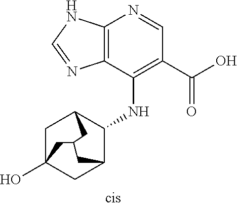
C12=C(C(NC3C4CC5(O)CC3CC(C5)C4)=C(C(O)=O)C=N1)N=CN2
